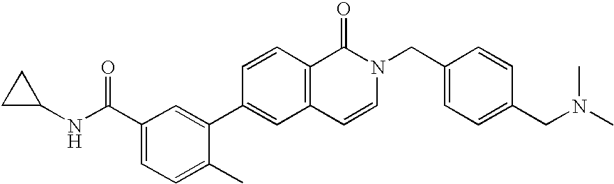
C1=CC2=C(C=C1C1=CC(C(NC3CC3)=O)=CC=C1C)C=CN(CC1=CC=C(CN(C)C)C=C1)C2=O
